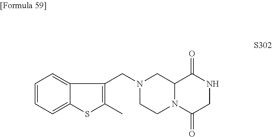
C1=CC=C2C(=C1)C(CN1CCN3C(C1)C(=O)NCC3=O)=C(C)S2
